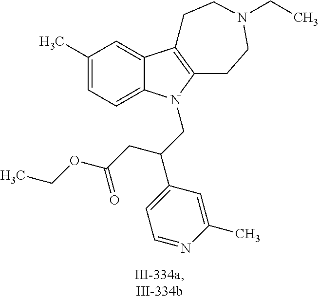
C1(C)=CC=C2C(=C1)C1=C(CCN(CC)CC1)N2CC(C1=CC=NC(C)=C1)CC(OCC)=O
